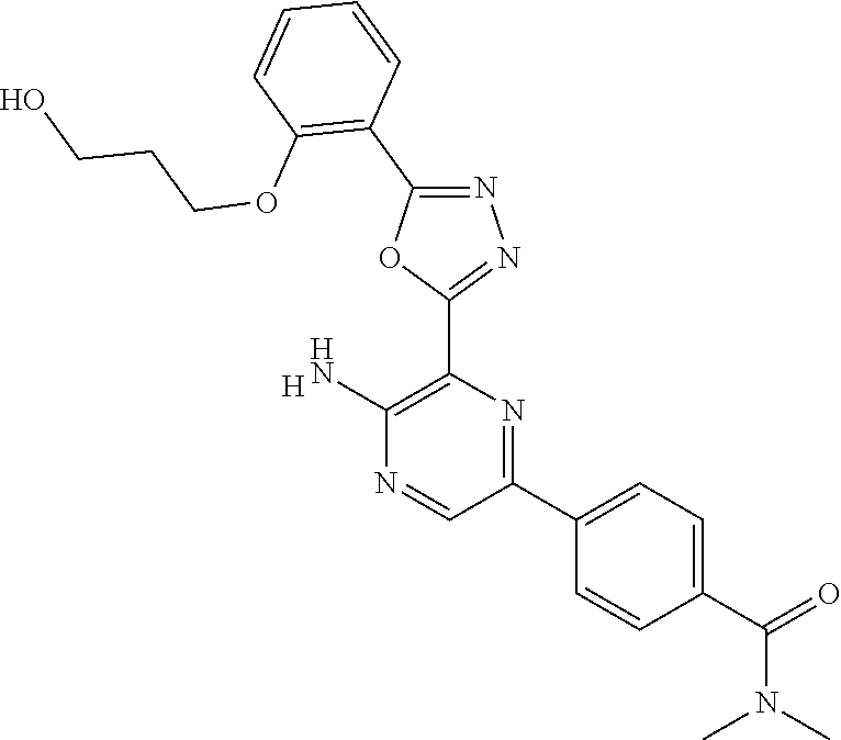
[H].C1(N)=C(C2=NN=C(C3=C(OCCCO)C=CC=C3)O2)N=C(C2=CC=C(C(=O)N(C)C)C=C2)C=N1
